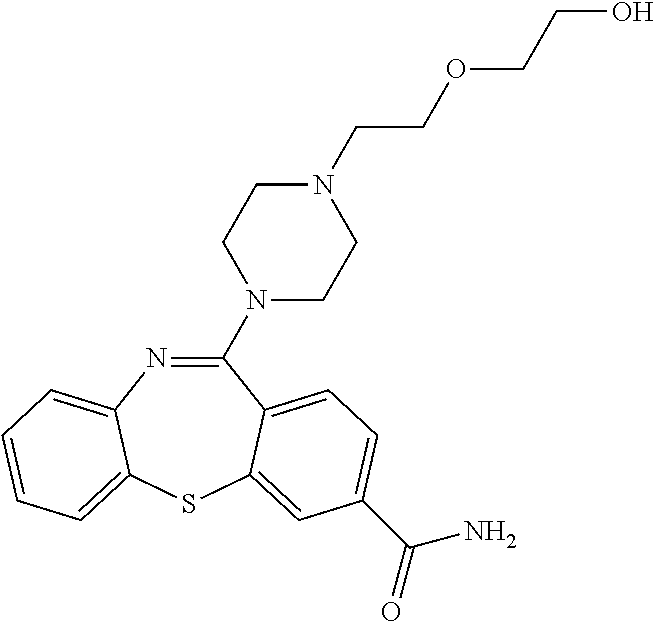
C1(N2CCN(CCOCCO)CC2)=NC2=CC=CC=C2SC2=CC(C(=O)N)=CC=C12
